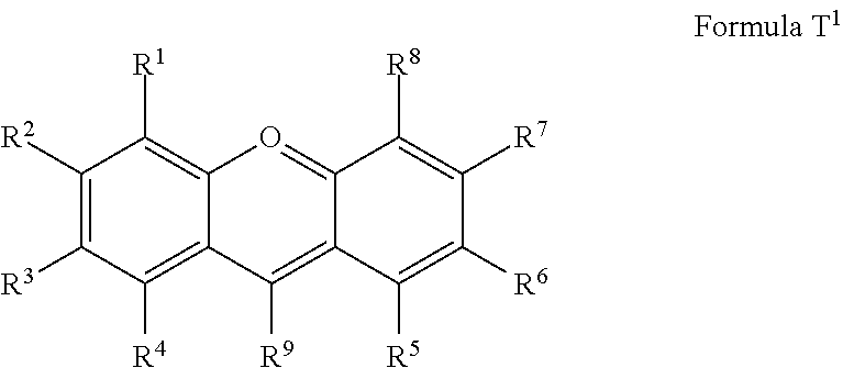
C1([R2])=C([R3])C([R4])=C2C(=C1[R1])O=C1C(=C2[R9])C([R5])=C([R6])C([R7])=C1[R8]
